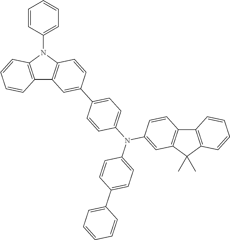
C12=C(N(C3=CC=CC=C3)C3=C1C=C(C1=CC=C(N(C4=CC=C(C5=CC=CC=C5)C=C4)C4=CC5=C(C=C4)C4=C(C5(C)C)C=CC=C4)C=C1)C=C3)C=CC=C2
